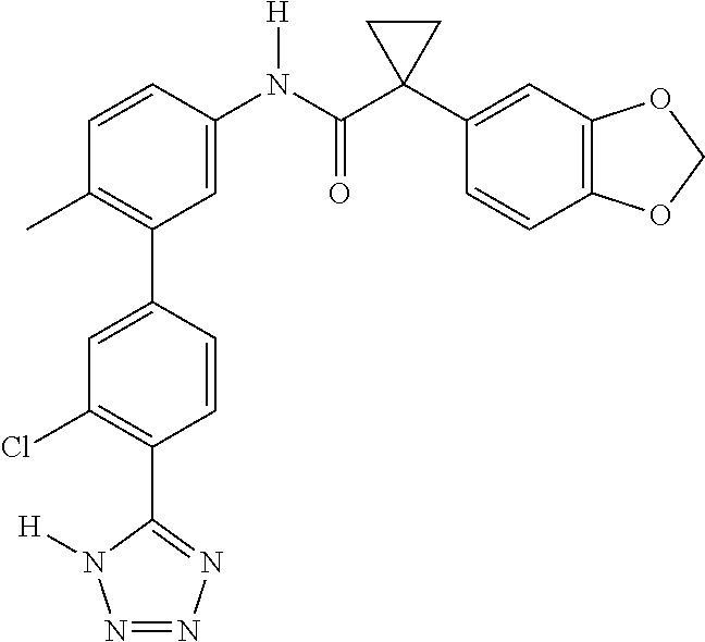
C1=C(N(C(C2(C3=CC4=C(C=C3)OCO4)CC2)=O)[H])C=CC(C)=C1C1=CC(Cl)=C(C2=NN=NN2[H])C=C1
